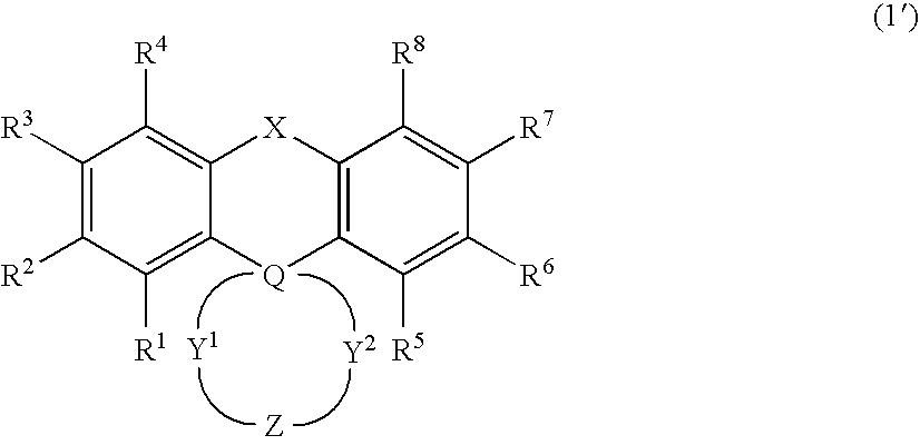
C1([R3])=C([R2])C([R1])=C2C(=C1[R4])[X]C1=C(C([R5])=C([R6])C([R7])=C1[R8])[Q]2
